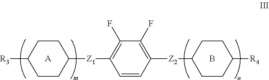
[R3]C1CCC([Z1]C2=C(F)C(F)=C([Z2]C3CCC([R4])CC3)C=C2)CC1.[A].B
